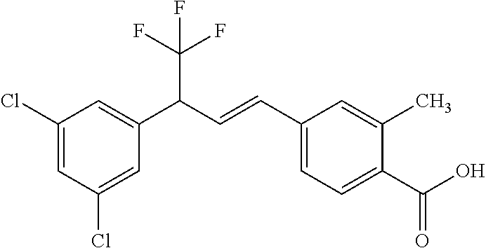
C1(Cl)=CC(Cl)=CC(C(C=CC2=CC=C(C(O)=O)C(C)=C2)C(F)(F)F)=C1
